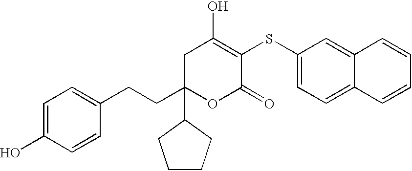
C1(O)=CC=C(CCC2(C3CCCC3)OC(=O)C(SC3=CC=C4C(=C3)C=CC=C4)=C(O)C2)C=C1
